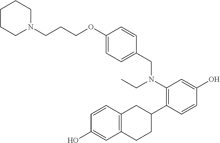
C1(N(CC2=CC=C(OCCCN3CCCCC3)C=C2)CC)=C(C2CC3=C(CC2)C=C(O)C=C3)C=CC(O)=C1
